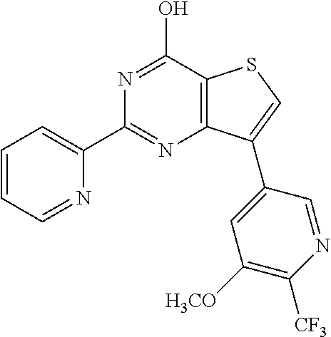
C1(C2=NC3=C(C(O)=N2)SC=C3C2=CC([H3CO])=C([CF3])N=C2)=CC=CC=N1
